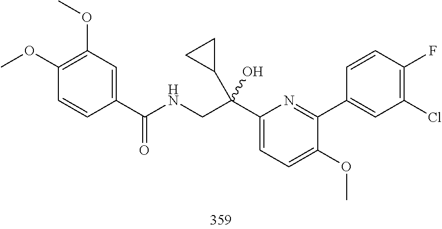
C1(Cl)=C(F)C=CC(C2=NC(C(CNC(C3=CC(OC)=C(OC)C=C3)=O)(C3CC3)O)=CC=C2OC)=C1
